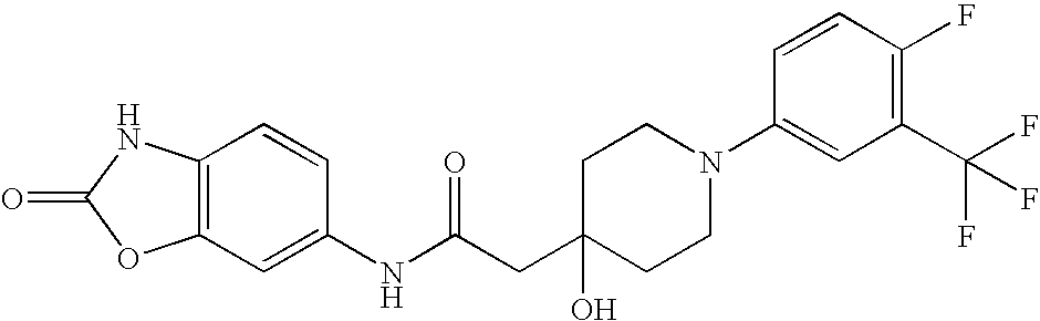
C12=C(C=C(NC(CC3(O)CCN(C4=CC(C(F)(F)F)=C(F)C=C4)CC3)=O)C=C1)OC(=O)N2
